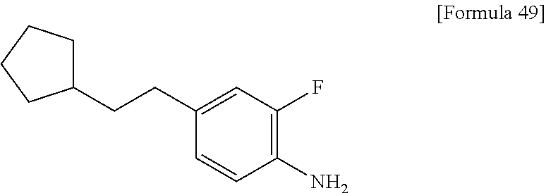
C1(N)=C(F)C=C(CCC2CCCC2)C=C1
